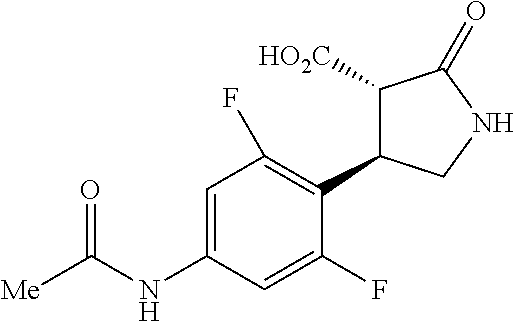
C1=C(NC([Me])=O)C=C(F)C(C2C([HO2C])C(=O)NC2)=C1F
